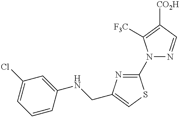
N1(C2=NC(CNC3=CC(Cl)=CC=C3)=CS2)N=CC([CO2H])=C1[F3C]
